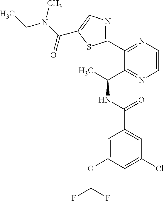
C1(C2=NC=CN=C2C(C)NC(C2=CC(Cl)=CC(OC(F)F)=C2)=O)=NC=C(C(N(CC)C)=O)S1
